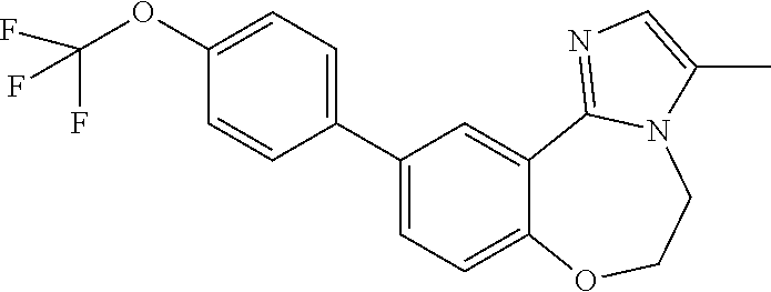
C1=CC(C2=CC=C3C(=C2)C2=NC=C(C)N2CCO3)=CC=C1OC(F)(F)F
